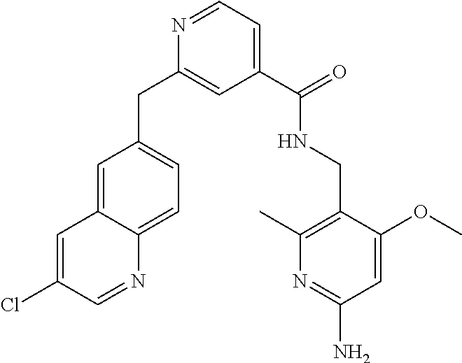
C1=NC(CC2=CC=C3C(=C2)C=C(Cl)C=N3)=CC(C(NCC2=C(C)N=C(N)C=C2OC)=O)=C1
